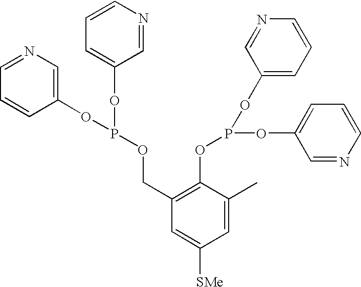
C1=NC=C(OP(OC2=CC=CN=C2)OCC2=C(OP(OC3=CC=CN=C3)OC3=CC=CN=C3)C(C)=CC([SMe])=C2)C=C1
